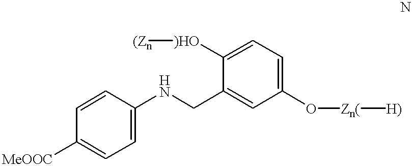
C1([MeOOC])=CC=C(NCC2=CC(O[Zn(][H)])=CC=C2[)HO][(Zn])C=C1
